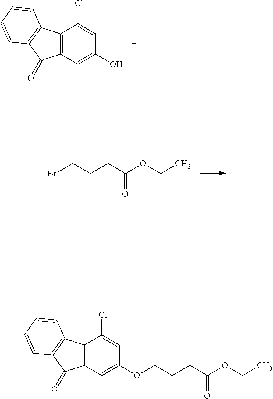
C12=C(C=C(O)C=C1Cl)C(=O)C1=C2C=CC=C1.BrCCCC(OCC)=O.C12=C(C=C(OCCCC(OCC)=O)C=C1Cl)C(=O)C1=C2C=CC=C1
